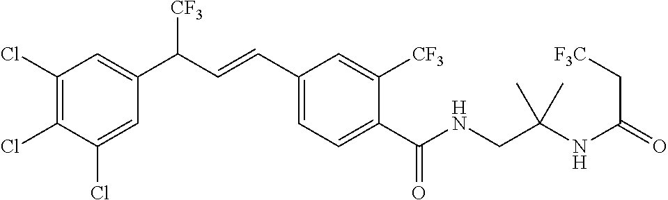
C1(Cl)=C(Cl)C(Cl)=CC(C(C=CC2=CC=C(C(NCC(NC(=O)C[F3C])(C)C)=O)C([CF3])=C2)[CF3])=C1
